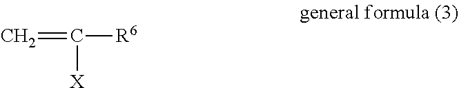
C=C([X])[R6]
